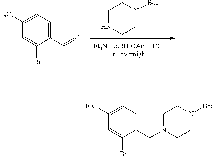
C1NCCN([Boc])C1.C1=C(Br)C(C=O)=CC=C1[F3C].C1=C(Br)C(CN2CCN([Boc])CC2)=CC=C1[F3C]
